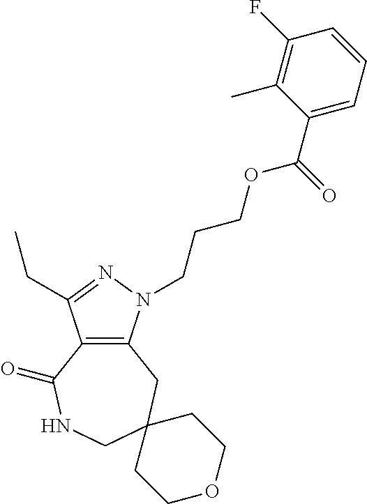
C12=C(N(CCCOC(C3=CC=CC(F)=C3C)=O)N=C1CC)CC1(CNC2=O)CCOCC1
